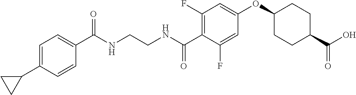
C1(C(NCCNC(C2=C(F)C=C(OC3CCC(C(O)=O)CC3)C=C2F)=O)=O)=CC=C(C2CC2)C=C1
